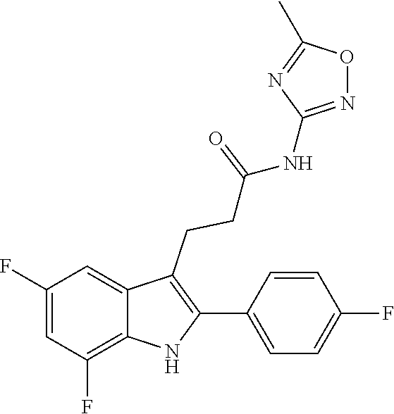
C1(C2=C(CCC(=O)NC3=NOC(C)=N3)C3=CC(F)=CC(F)=C3N2)=CC=C(F)C=C1
